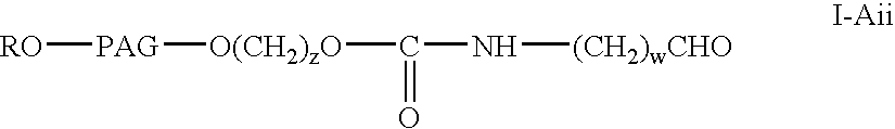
[RO][PAG][O(CH2)zO]C(=O)N[(CH2)wCHO]
